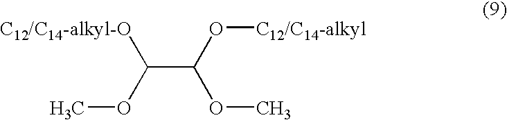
C(C(O[C12/C14-alkyl])OC)([C12/C14-alkyl-O])OC
